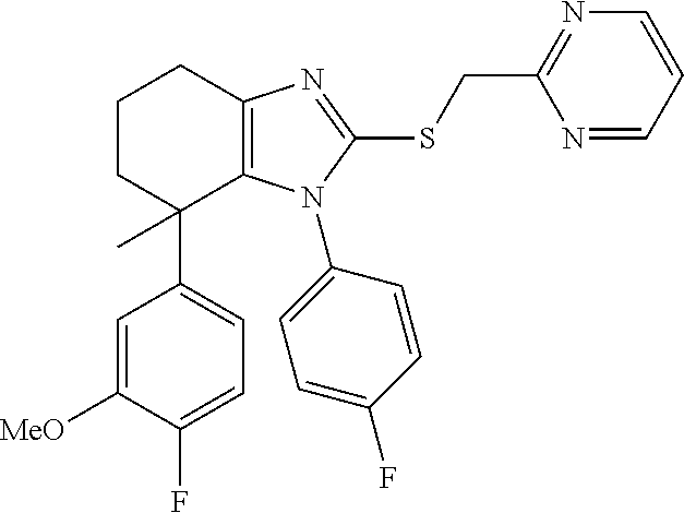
C1=C(F)C([MeO])=CC(C2(C)C3=C(N=C(SCC4=NC=CC=N4)N3C3=CC=C(F)C=C3)CCC2)=C1
